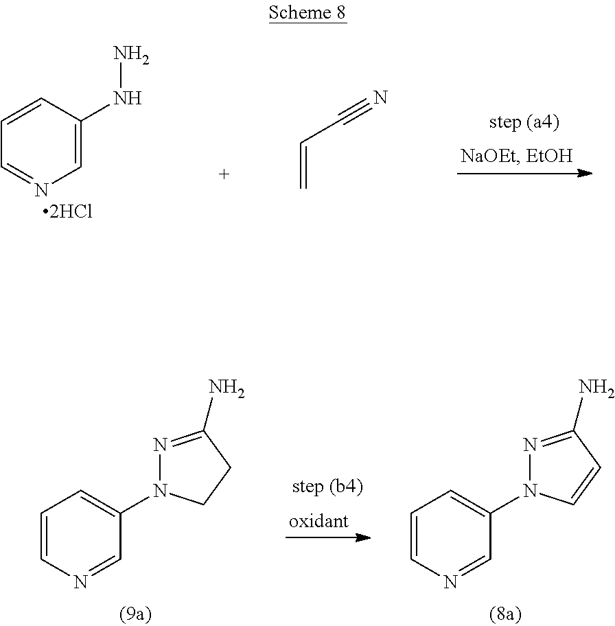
C1=CC(NN)=CN=C1.C=CC#N.C1=CN=CC(N2N=C(N)C=C2)=C1.C1=CN=CC(N2N=C(N)CC2)=C1
